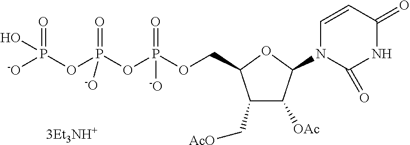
C1(C[AcO])C([OAc])C(N2C=CC(=O)NC2=O)OC1COP(OP(OP(=O)([-O])O)(=O)[-O])(=O)[-O]
